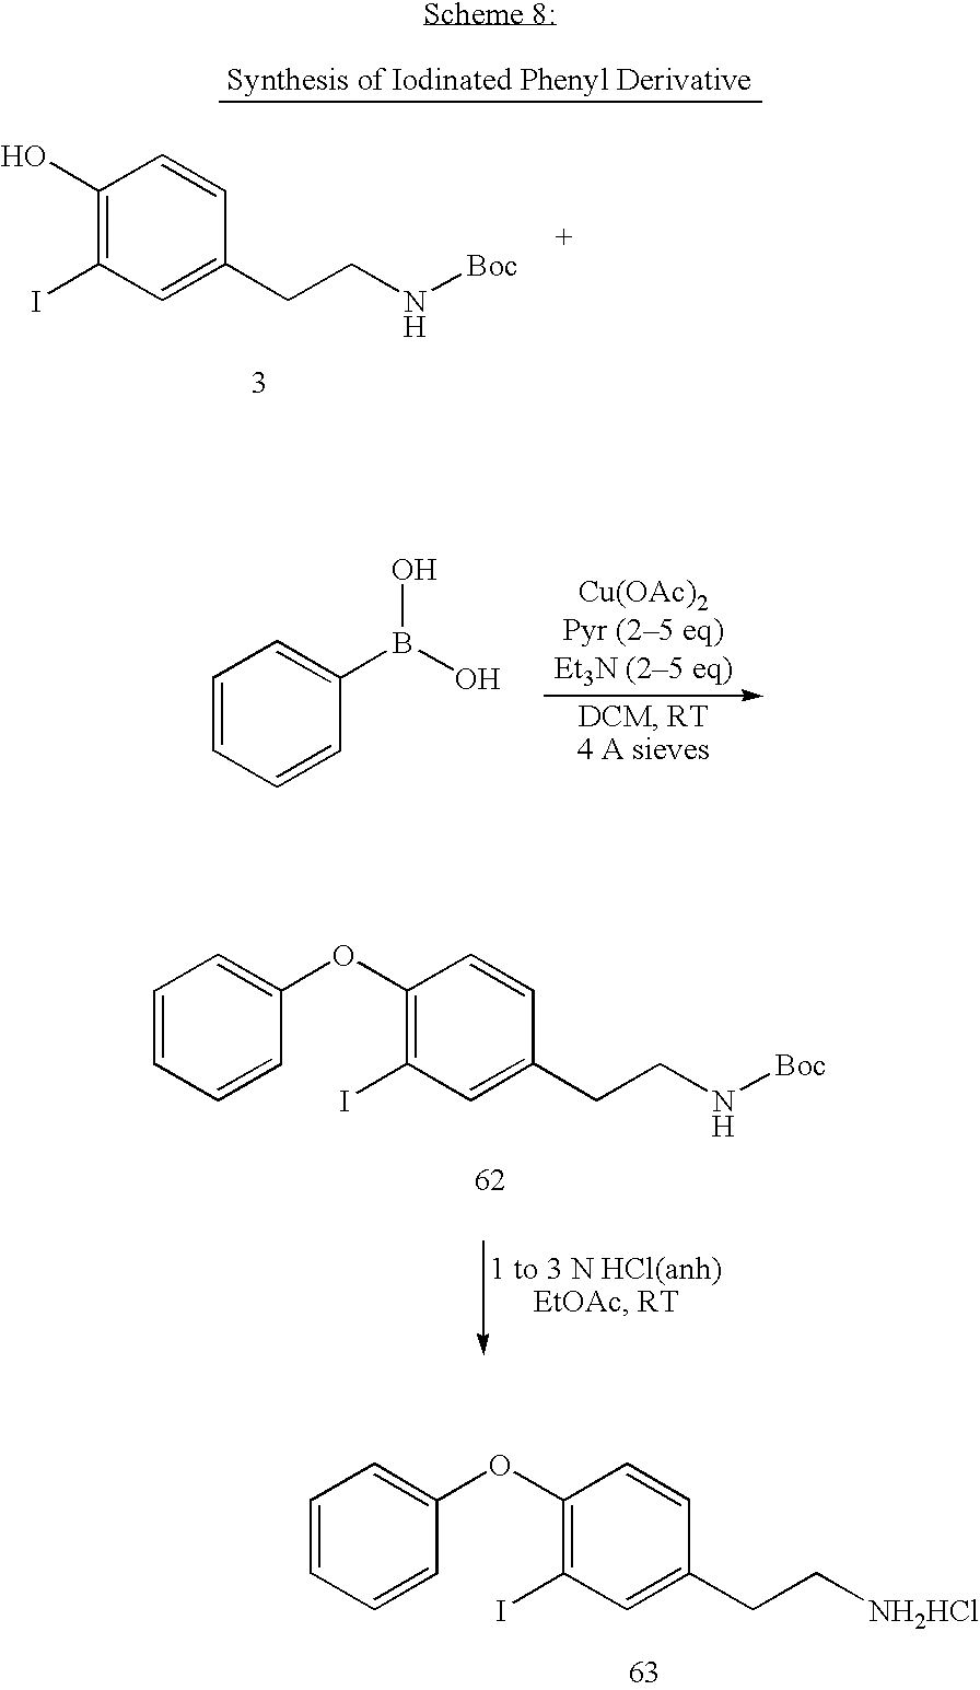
C1=CC=CC(OC2=C(I)C=C(CC[NH2HCl])C=C2)=C1.C1=CC=CC(B(O)O)=C1.C1=CC=CC(OC2=C(I)C=C(CCN[Boc])C=C2)=C1.C1(O)=C(I)C=C(CCN[Boc])C=C1
